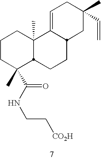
C1CC(C(=O)NCC[CO2H])(C)C2C(C)(C1)C1=CCC(C)(C=C)CC1CC2
